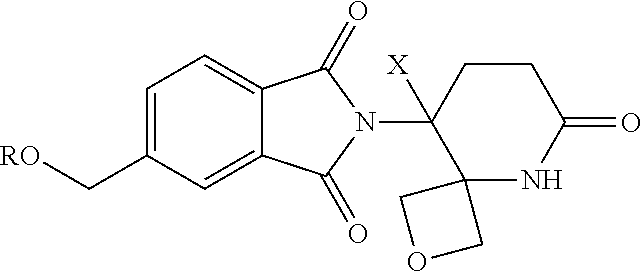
C1=C(C[RO])C=C2C(=C1)C(=O)N(C1([X])C3(NC(=O)CC1)COC3)C2=O
